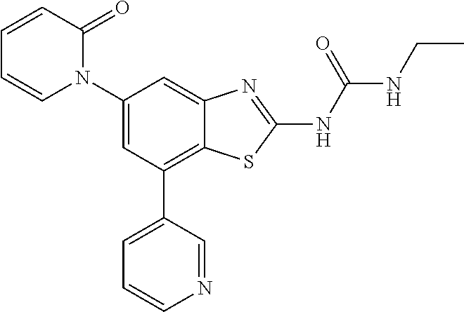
C1(N2C(=O)C=CC=C2)=CC(C2=CC=CN=C2)=C2C(=C1)N=C(NC(NCC)=O)S2
